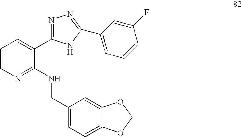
C1=CN=C(NCC2=CC=C3C(=C2)OCO3)C(C2=NN=C(C3=CC=CC(F)=C3)N2)=C1
